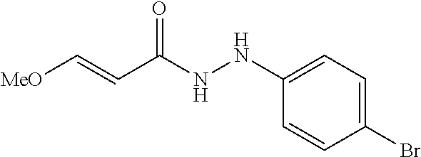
C1(Br)=CC=C(NNC(C=C[MeO])=O)C=C1
